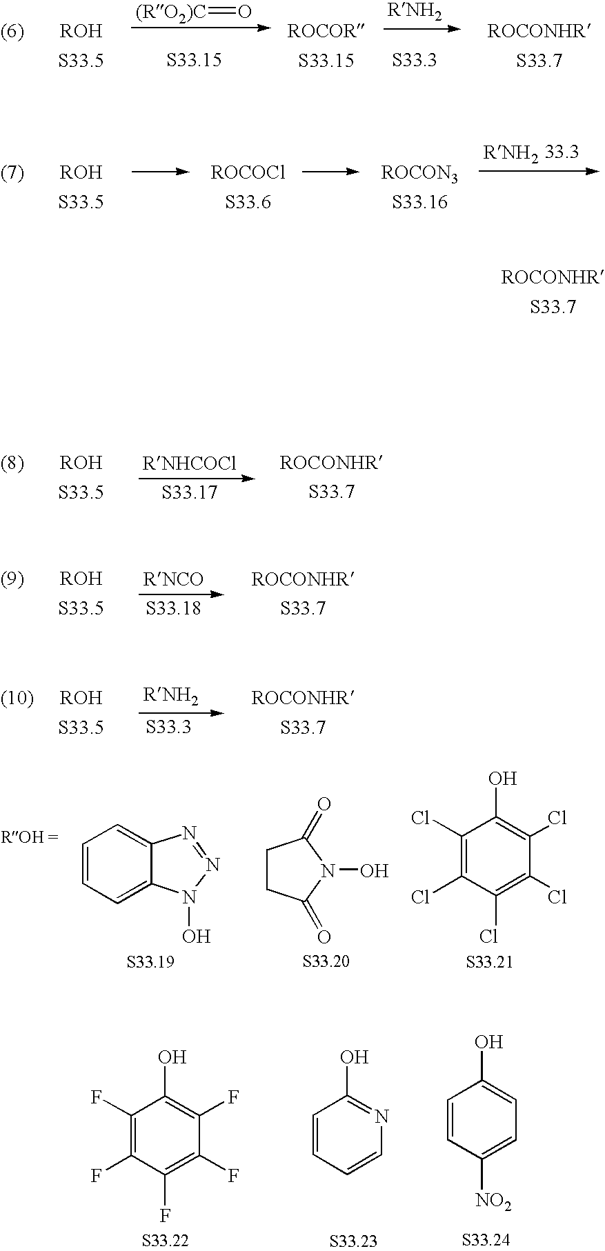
[(RO2)C]=O.C1=CC=C2C(=C1)N=NN2O.C1CC(=O)N(O)C1=O.C1(Cl)=C(Cl)C(Cl)=C(Cl)C(Cl)=C1O.C1(F)=C(F)C(F)=C(F)C(F)=C1O.C1=CC=CN=C1O.C1=CC([NO2])=CC=C1O
